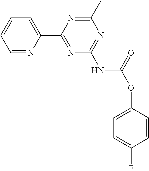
C1=NC(C2=NC(NC(=O)OC3=CC=C(F)C=C3)=NC(C)=N2)=CC=C1
